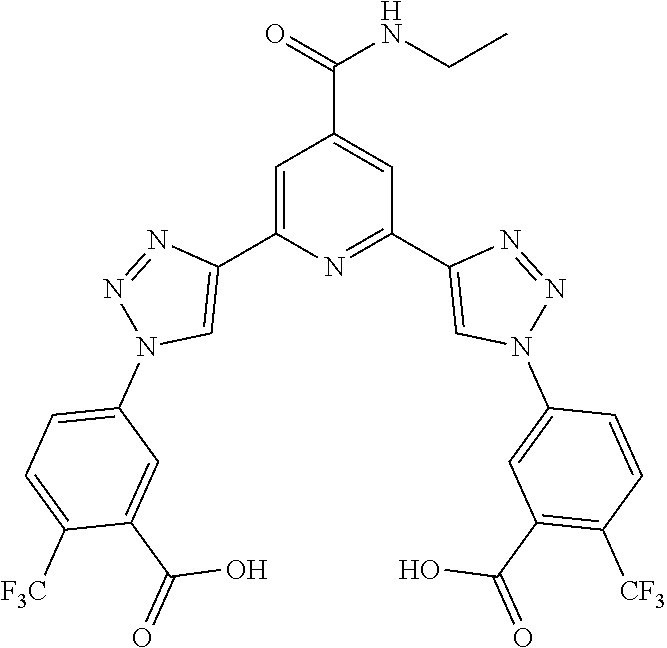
C1=C(C2=CN(C3=CC=C([F3C])C(C(O)=O)=C3)N=N2)N=C(C2=CN(C3=CC(C(=O)O)=C([CF3])C=C3)N=N2)C=C1C(=O)NCC
